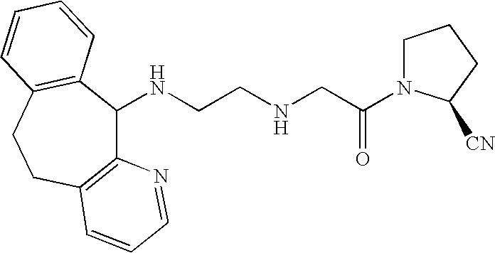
C12=C(CCC3=C(C1NCCNCC(=O)N1CCCC1[CN])C=CC=C3)C=CC=N2
